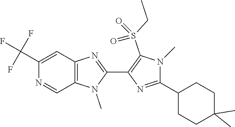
C12=C(C=C(C(F)(F)F)N=C1)N=C(C1=C(S(CC)(=O)=O)N(C)C(C3CCC(C)(C)CC3)=N1)N2C
